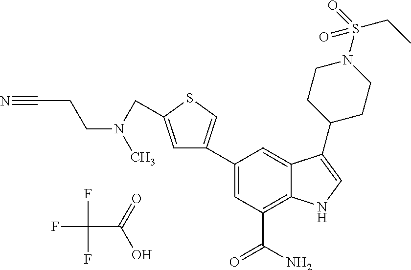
FC(C(=O)O)(F)F.C(C1=CC(C2=CC(C(N)=O)=C3C(=C2)C(C2CCN(S(=O)(CC)=O)CC2)=CN3)=CS1)N(CCC#N)C
